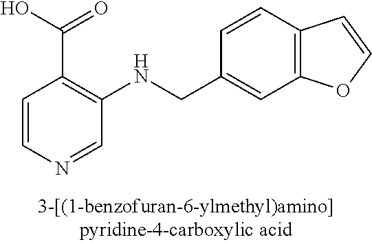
C1=CN=CC(NCC2=CC3=C(C=C2)C=CO3)=C1C(O)=O
